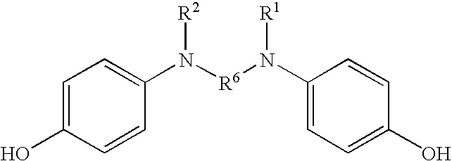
C1=C(O)C=CC(N([R6]N(C2=CC=C(O)C=C2)[R1])[R2])=C1
